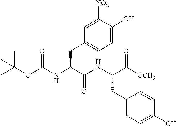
CC(OC(NC(C(NC(C([OCH3])=O)CC1=CC=C(O)C=C1)=O)CC1=CC=C(O)C([NO2])=C1)=O)(C)C
